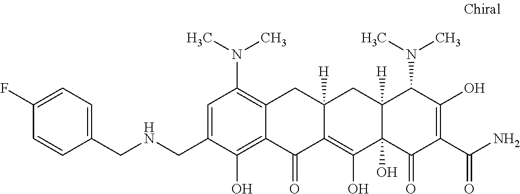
C1=C(CNCC2=CC=C(F)C=C2)C(O)=C2C(=C1N(C)C)CC1([H])C(=C(O)C3(O)C([H])(C1)C(N(C)C)C(O)=C(C(N)=O)C3=O)C2=O
